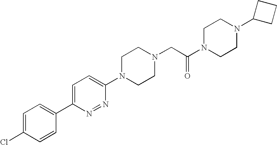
C1=C(C2=CC=C(Cl)C=C2)N=NC(N2CCN(CC(N3CCN(C4CCC4)CC3)=O)CC2)=C1
